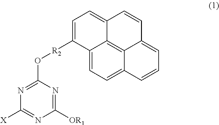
C1([OR1])=NC(O[R2]C2=CC=C3C4=C5C(=CC=C42)C=CC=C5C=C3)=NC([X])=N1
